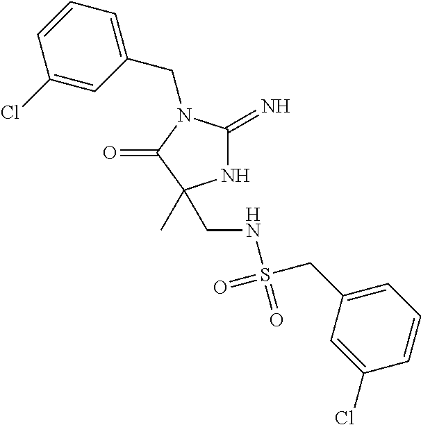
N1C(=N)N(CC2=CC=CC(Cl)=C2)C(=O)C1(C)CNS(=O)(CC1=CC=CC(Cl)=C1)=O
